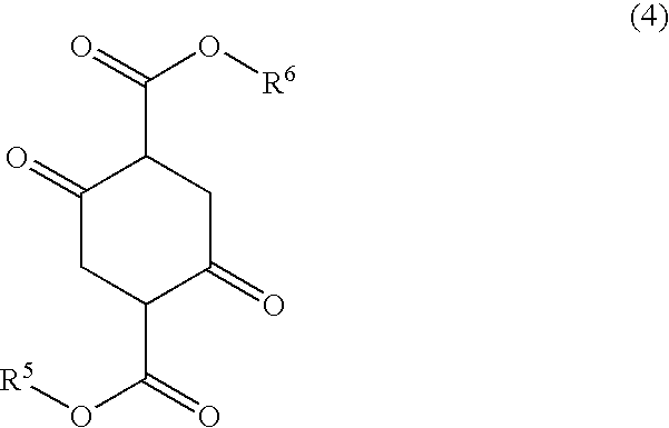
C1(=O)CC(C(=O)O[R5])C(=O)CC1C(=O)O[R6]
